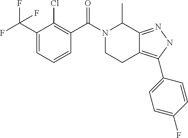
C1(C(F)(F)F)=CC=CC(C(N2CCC3=C(C4=CC=C(F)C=C4)NN=C3C2C)=O)=C1Cl
